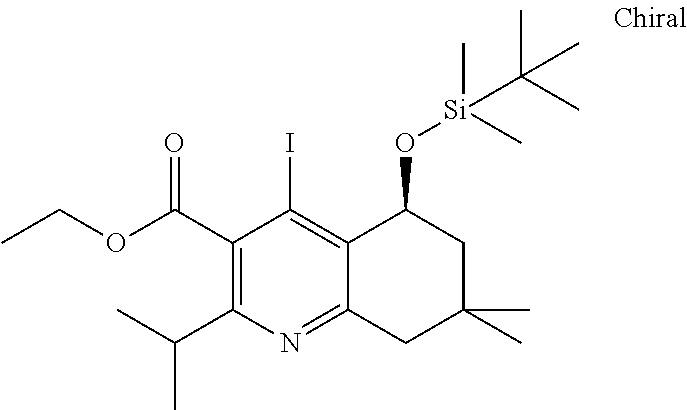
C1(C(C)C)=C(C(OCC)=O)C(I)=C2C(=N1)CC(C)(C)CC2O[Si](C)(C)C(C)(C)C
